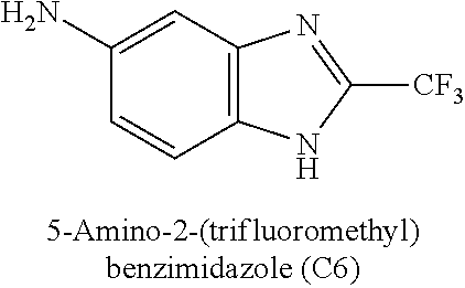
C1(N)=CC2=C(C=C1)NC([CF3])=N2
